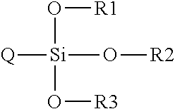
[Q][Si](O[R2])(O[R1])O[R3]
